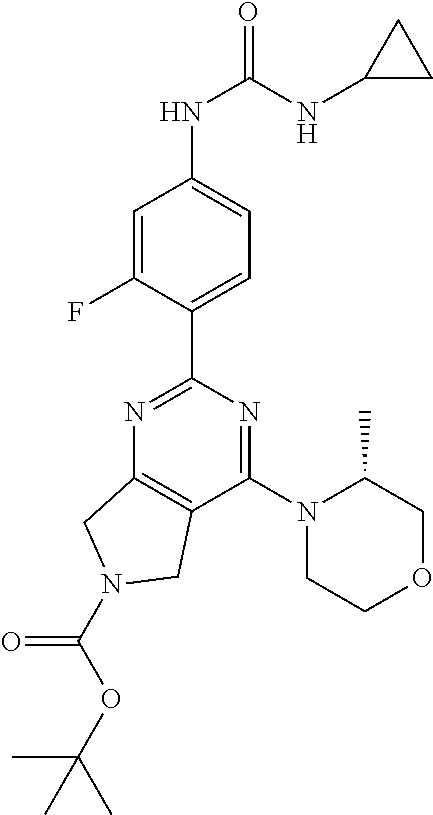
C1=C(F)C(C2=NC3=C(C(N4CCOCC4C)=N2)CN(C(=O)OC(C)(C)C)C3)=CC=C1NC(NC1CC1)=O
